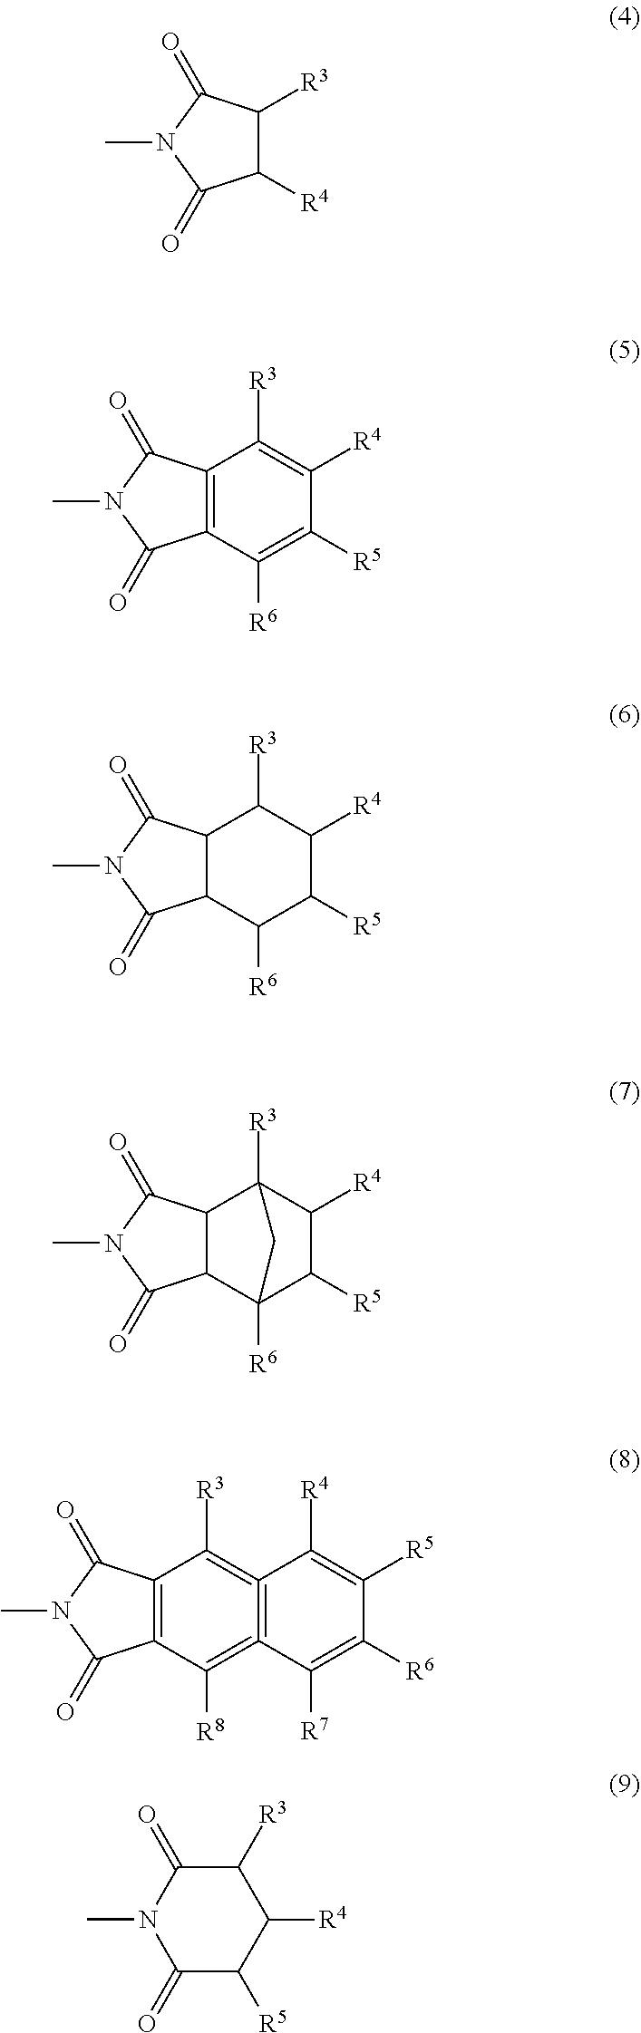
C1([R4])C([R3])C(=O)N(C)C1=O.C12=C(C(=O)N(C)C1=O)C([R3])=C([R4])C([R5])=C2[R6].C12C(C(=O)N(C)C1=O)C([R3])C([R4])C([R5])C2[R6].C12C(C(=O)N(C)C1=O)C1([R3])C([R4])C([R5])C2([R6])C1.C12=C(C(=O)N(C)C1=O)C([R3])=C1=C(=C2[R8])C([R7])=C([R6])C([R5])=C1[R4].C1(=O)C([R5])C([R4])C([R3])C(=O)N1C
